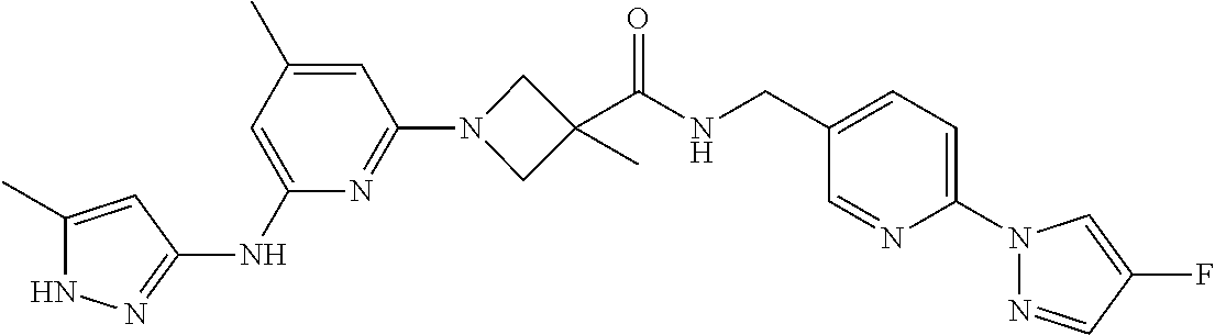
N1C(C)=CC(NC2=CC(C)=CC(N3CC(C(NCC4=CC=C(N5N=CC(F)=C5)N=C4)=O)(C)C3)=N2)=N1
